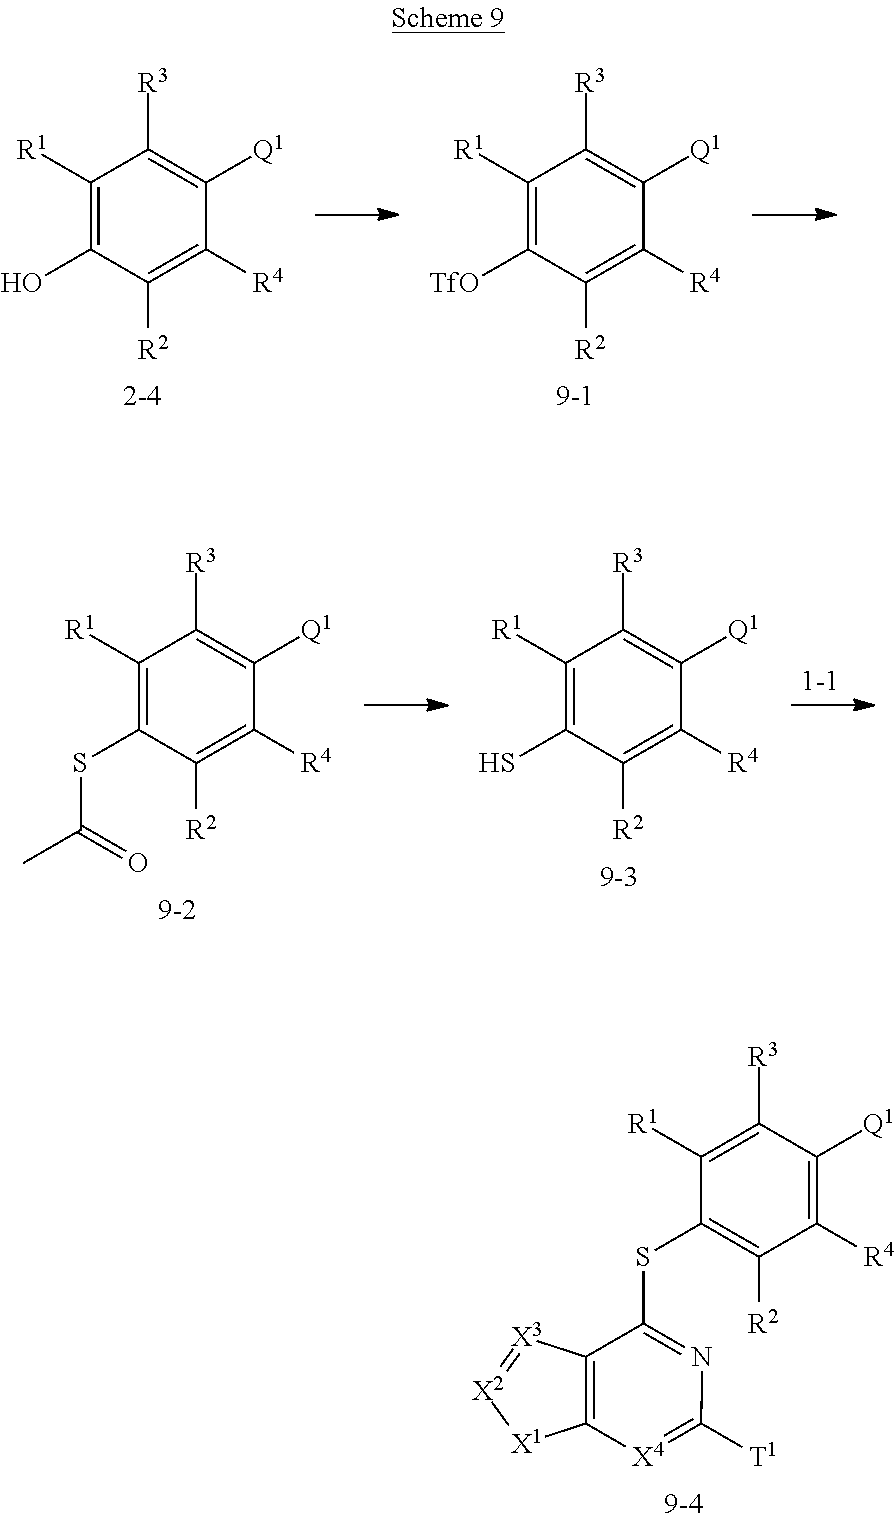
C1([R1])=C([R3])C([Q1])=C([R4])C([R2])=C1SC1=NC([T1])=[X4]C2=C1[X3]=[X2][X1]2.C1([R1])=C(O)C([R2])=C([R4])C([Q1])=C1[R3].C1([R1])=C([TfO])C([R2])=C([R4])C([Q1])=C1[R3].C1([R1])=C(SC(C)=O)C([R2])=C([R4])C([Q1])=C1[R3].C1([R1])=C(S)C([R2])=C([R4])C([Q1])=C1[R3]
